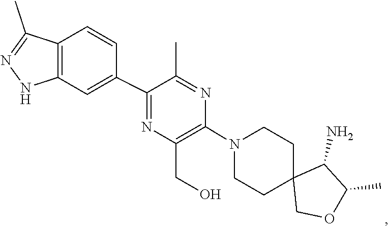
C1CN(C2=C(CO)N=C(C3=CC4=C(C=C3)C(C)=NN4)C(C)=N2)CCC12COC(C)C2N
